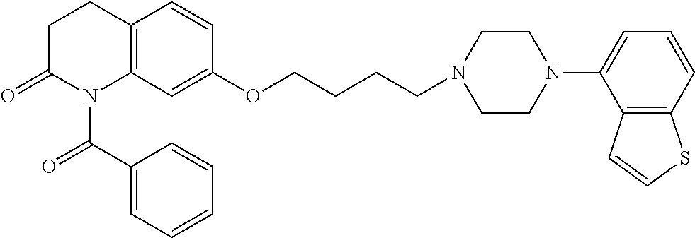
C12=C(C=C(OCCCCN3CCN(C4=CC=CC5=C4C=CS5)CC3)C=C1)N(C(C1=CC=CC=C1)=O)C(=O)CC2
